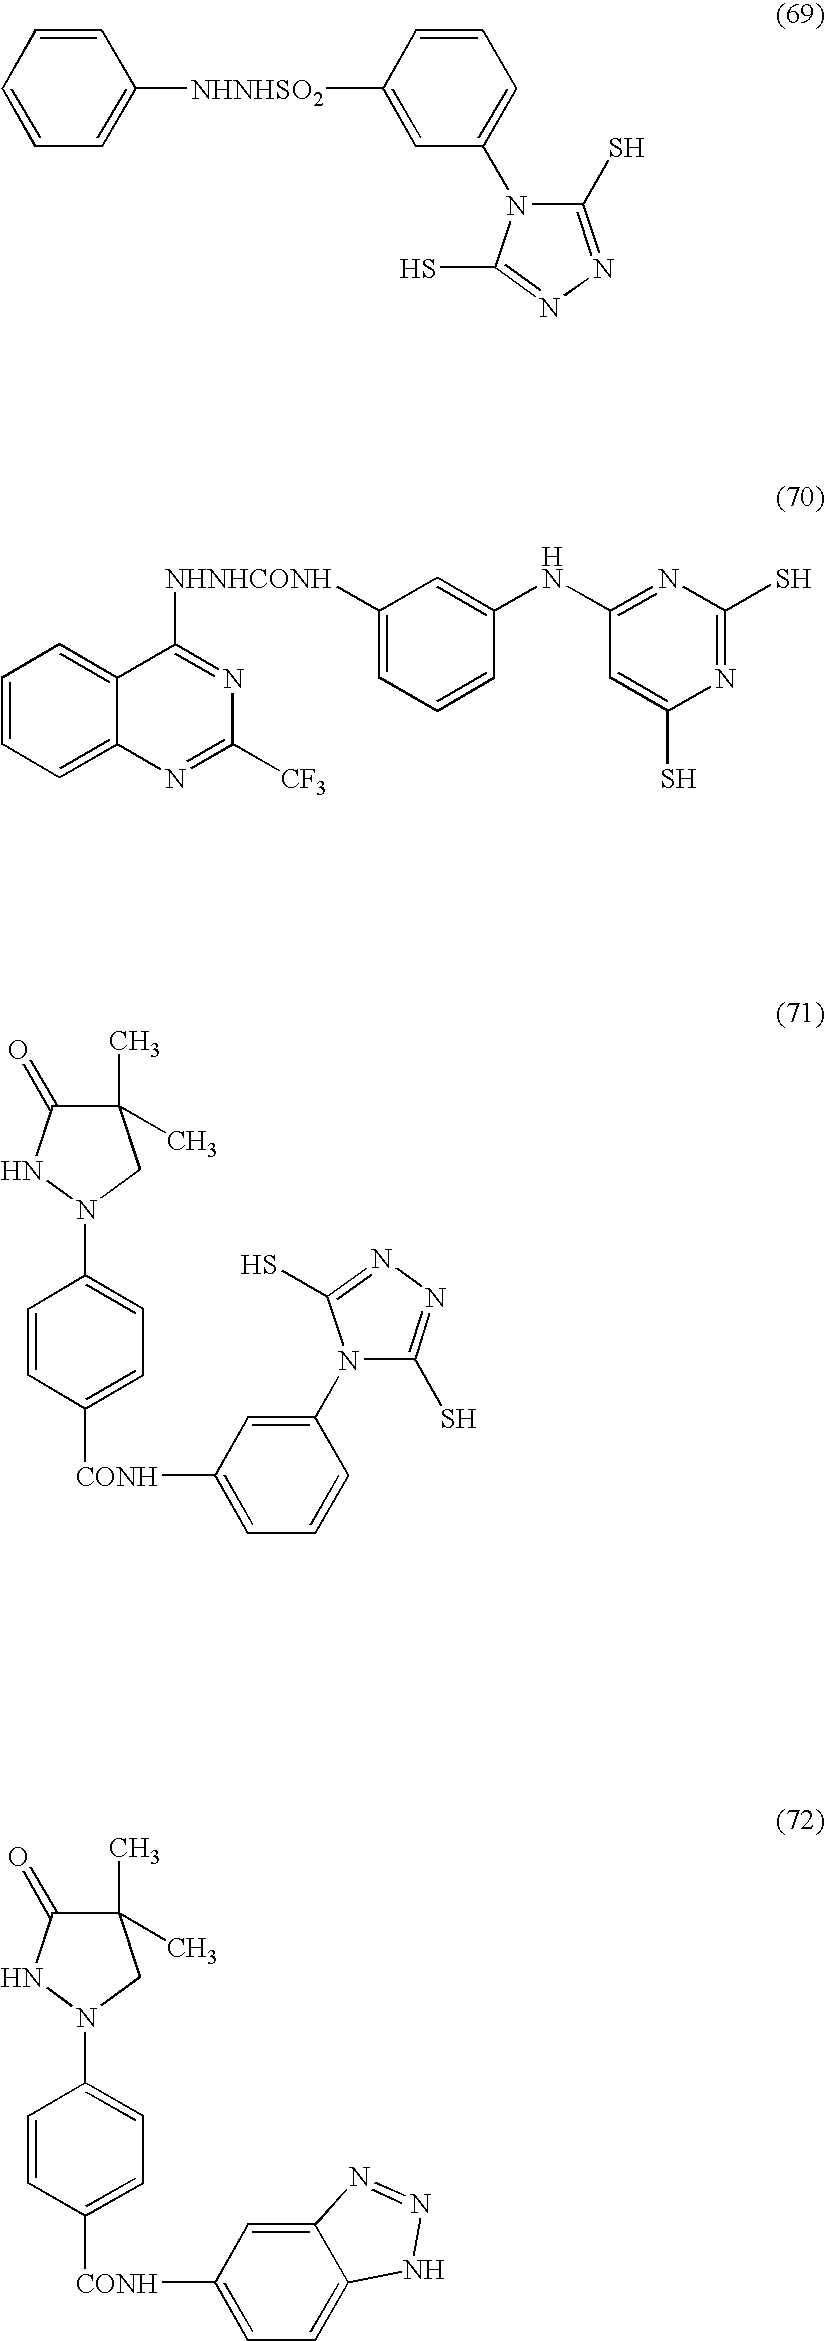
C1([NHNHSO2]C2=CC=CC=C2)=CC(N2C(S)=NN=C2S)=CC=C1.C1=CC=C2C(=C1)C([NHNHCONH]C1=CC=CC(NC3=NC(S)=NC(S)=C3)=C1)=NC([CF3])=N2.C1(C)(C)C(=O)NN(C2=CC=C([CONH]C3=CC=CC(N4C(S)=NN=C4S)=C3)C=C2)C1.C1(C)(C)C(=O)NN(C2=CC=C([CONH]C3=CC=C4C(=C3)N=NN4)C=C2)C1
